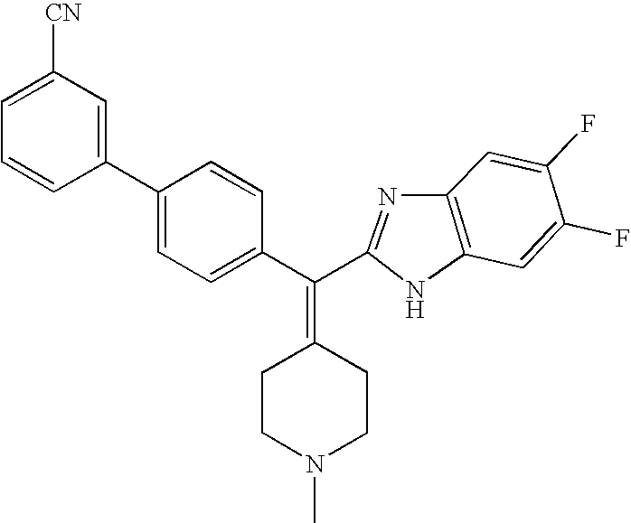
C1=C(F)C(F)=CC2=C1N=C(C(C1=CC=C(C3=CC([CN])=CC=C3)C=C1)=C1CCN(C)CC1)N2
